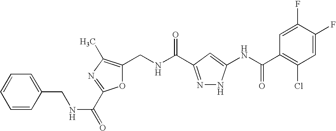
C1(CNC(=O)C2=NNC(NC(C3=C(Cl)C=C(F)C(F)=C3)=O)=C2)=C(C)N=C(C(NCC2=CC=CC=C2)=O)O1
